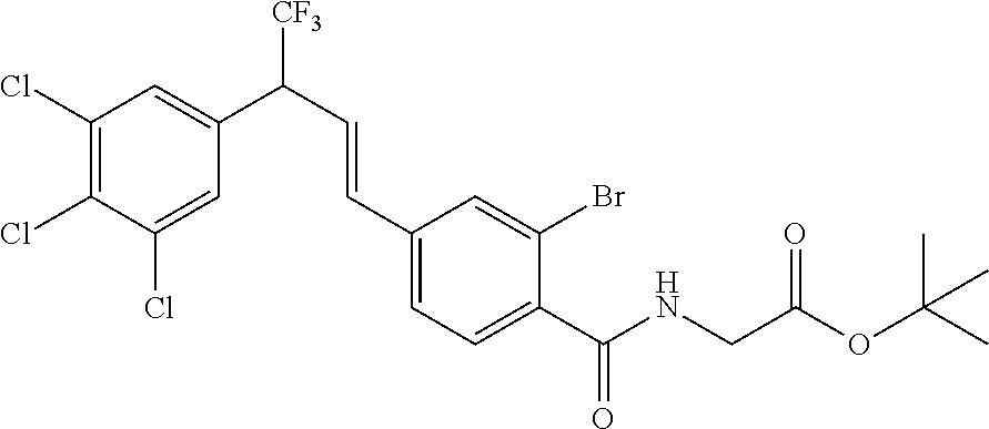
C1(Cl)=C(Cl)C(Cl)=CC(C(C=CC2=CC=C(C(NCC(OC(C)(C)C)=O)=O)C(Br)=C2)[CF3])=C1
